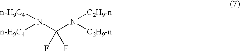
[n-H9C4]N(C(N([C2H9-n])[C2H9-n])(F)F)[n-H9C4]
